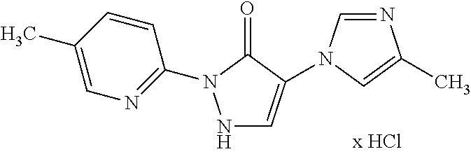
N1C=C(N2C=NC(C)=C2)C(=O)N1C1=NC=C(C)C=C1
